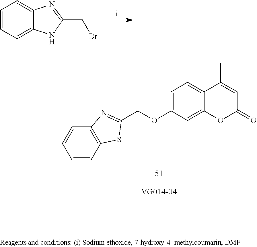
C1=CC=C2C(=C1)N=C(CBr)N2.C12=C(C=CC=C1)N=C(COC1=CC=C3C(=C1)OC(=O)C=C3C)S2
